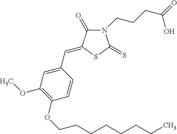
N1(CCCC(=O)O)C(=O)C(=CC2=CC(OC)=C(OCCCCCCCC)C=C2)SC1=S
